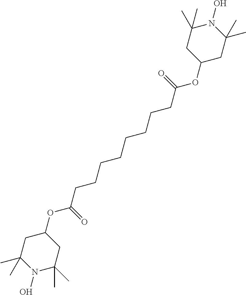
C1(C)(C)CC(OC(CCCCCCCCC(OC2CC(C)(C)N(O)C(C)(C)C2)=O)=O)CC(C)(C)N1O
